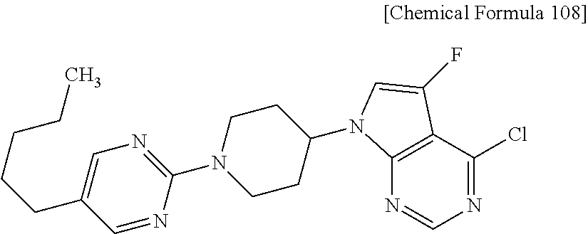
N1=C(Cl)C2=C(N=C1)N(C1CCN(C3=NC=C(CCCCC)C=N3)CC1)C=C2F
